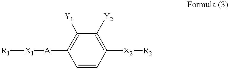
[R1][X1][A]C1=C([Y1])C([Y2])=C([X2][R2])C=C1
